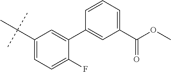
C1(C(C)(C)C)=CC=C(F)C(C2=CC(C(OC)=O)=CC=C2)=C1
